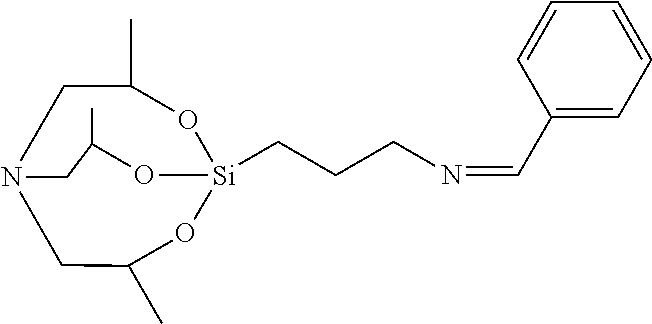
C1N2CC(C)O[Si](CCCN=CC3=CC=CC=C3)(OC1C)OC(C)C2
